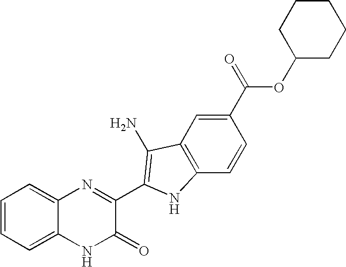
C1=C2C(=CC=C1)N=C(C1=C(N)C3=C(C=CC(C(=O)OC4CCCCC4)=C3)N1)C(=O)N2
